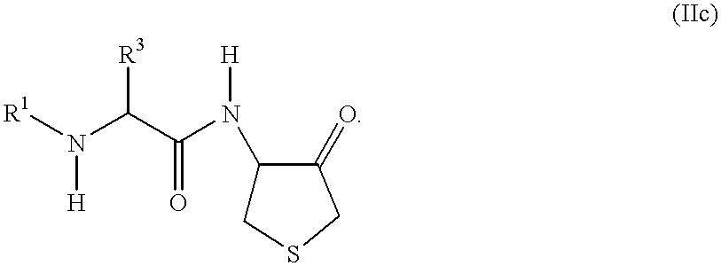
[R1]N(C(C(N(C1CSCC1=O)[H])=O)[R3])[H]
